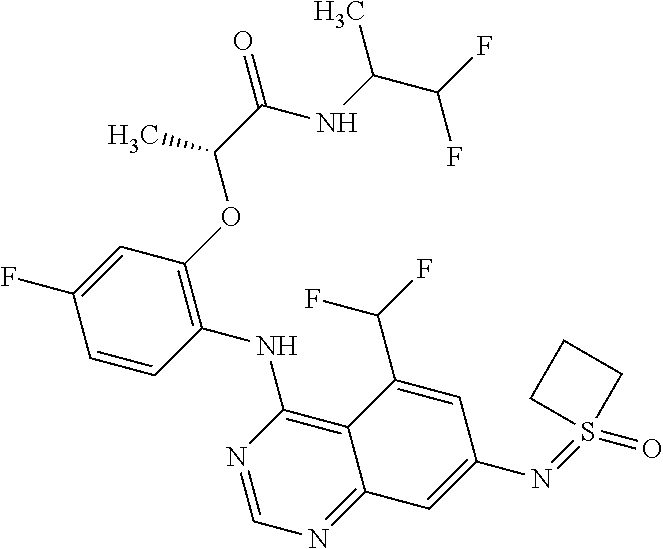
C1=CC(NC2=C3C(=NC=N2)C=C(N=S2(=O)CCC2)C=C3C(F)F)=C(OC(C(NC(C(F)F)C)=O)C)C=C1F
